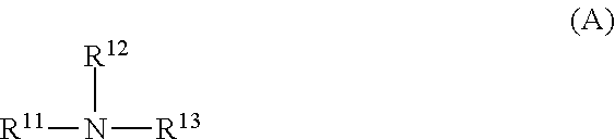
[R11]N([R13])[R12]
